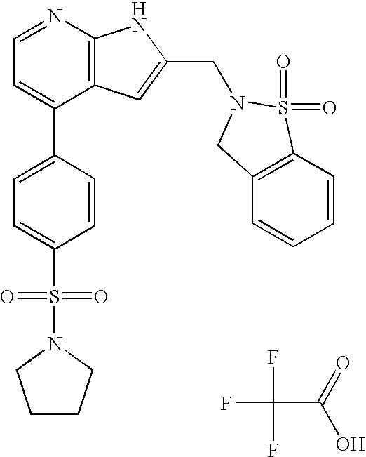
FC(F)(C(=O)O)F.C1CCN(S(C2=CC=C(C3=CC=NC4=C3C=C(CN3S(=O)(=O)C5=C(C=CC=C5)C3)N4)C=C2)(=O)=O)C1
